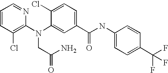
C1=CC(Cl)=C(N(C2=CC(C(NC3=CC=C(C(F)(F)F)C=C3)=O)=CC=C2Cl)CC(N)=O)N=C1
